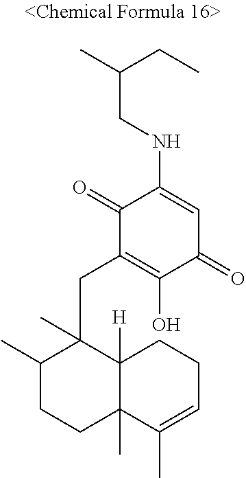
C(NC1=CC(=O)C(O)=C(CC2(C)C(C)CCC3(C)C2([H])CCC=C3C)C1=O)C(C)CC
